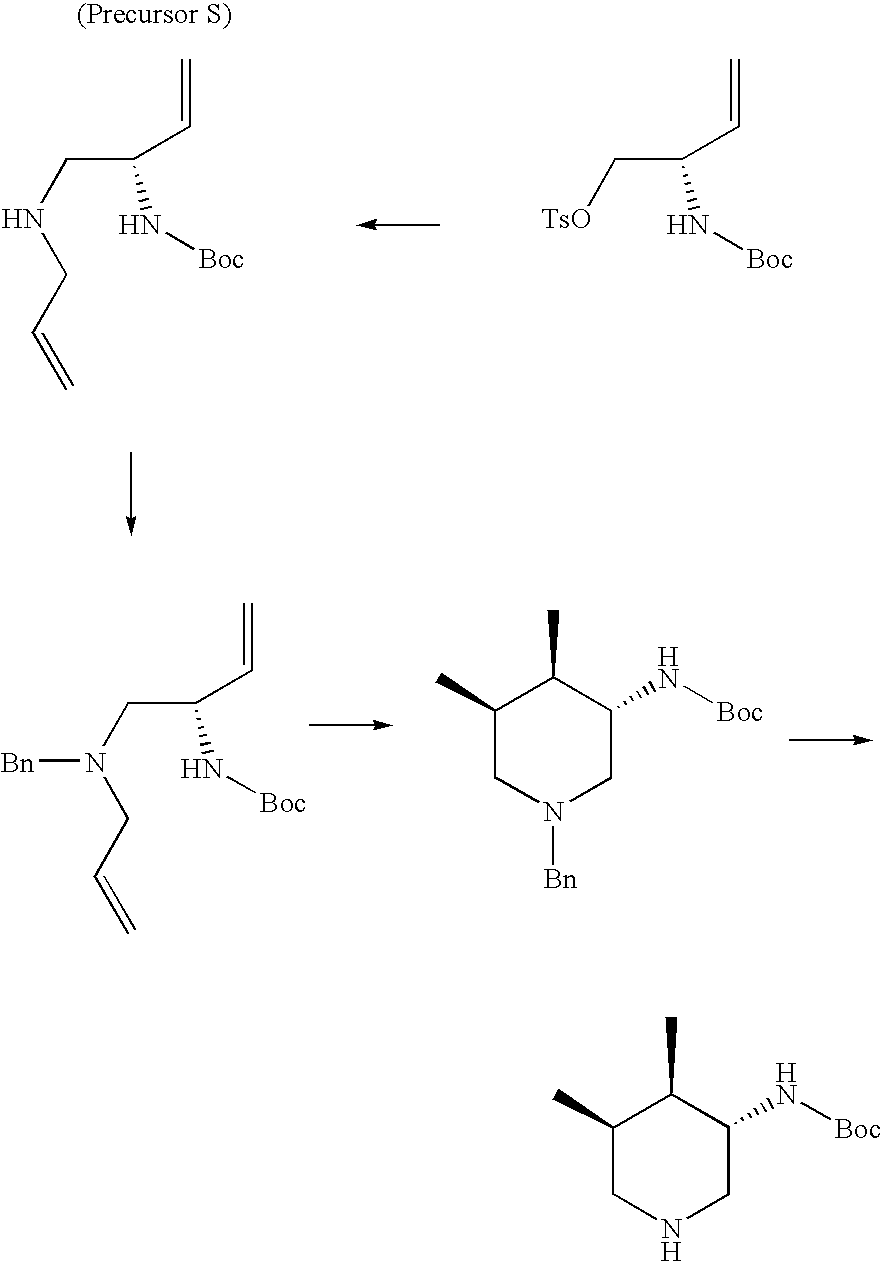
C(CNCC=C)(C=C)N[Boc].C(C[TsO])(C=C)N[Boc].C(CN([Bn])CC=C)(C=C)N[Boc].C1(C)CN([Bn])CC(N[Boc])C1C.C1(C)CNCC(N[Boc])C1C
